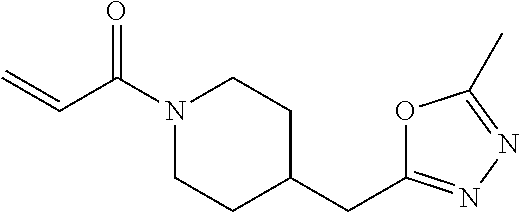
N1(C(C=C)=O)CCC(CC2=NN=C(C)O2)CC1
